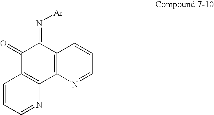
C1(=O)C2=C(C3=C(C1=N[Ar])C=CC=N3)N=CC=C2
